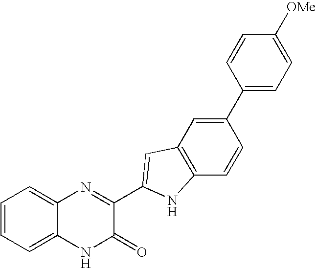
C1=C2C(=CC=C1)N=C(C1=CC3=C(C=CC(C4=CC=C([OMe])C=C4)=C3)N1)C(=O)N2
